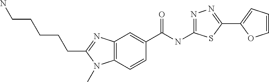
C12=C(C=CC(C(NC3=NN=C(C4=CC=CO4)S3)=O)=C1)N(C)C(CCCCCN)=N2
